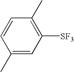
C1(C)=CC([SF3])=C(C)C=C1
